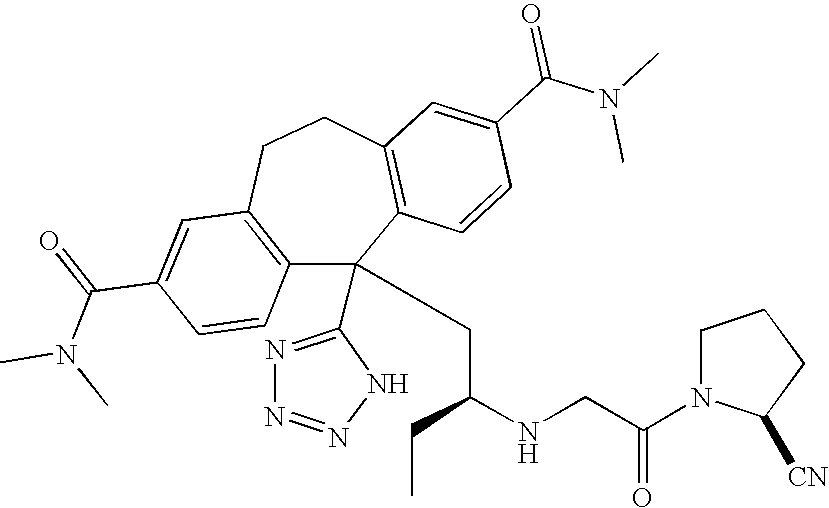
C1(C(=O)N(C)C)=CC2=C(C=C1)C(C1=NN=NN1)(CC(NCC(N1C([CN])CCC1)=O)CC)C1=C(CC2)C=C(C(N(C)C)=O)C=C1
